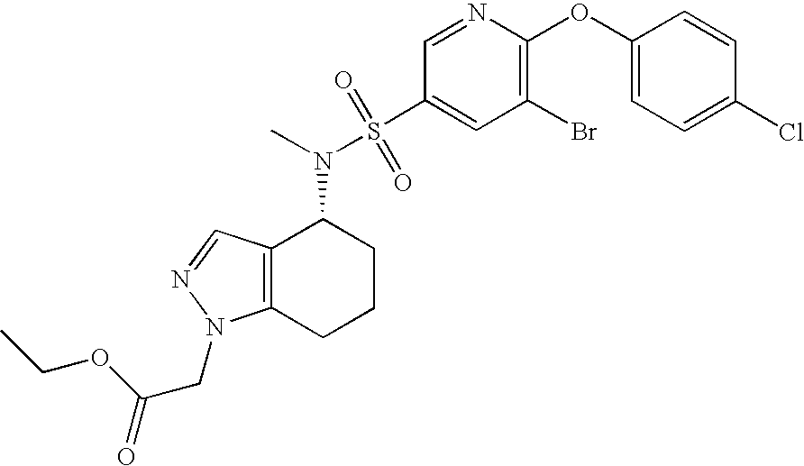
C1(OC2=CC=C(Cl)C=C2)=C(Br)C=C(S(N(C2C3=C(CCC2)N(CC(=O)OCC)N=C3)C)(=O)=O)C=N1
